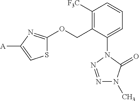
C1([F3C])=C(COC2=NC([A])=CS2)C(N2N=NN(C)C2=O)=CC=C1
